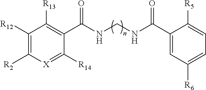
C1([R12])=C([R2])[X]=C([R14])C(C(NCNC(C2=CC([R6])=CC=C2[R5])=O)=O)=C1[R13]
